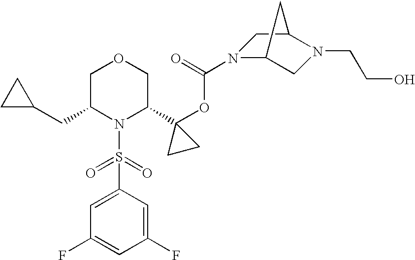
N1(S(=O)(=O)C2=CC(F)=CC(F)=C2)C(C2(OC(N3C4CN(CCO)C(C3)C4)=O)CC2)COCC1CC1CC1
